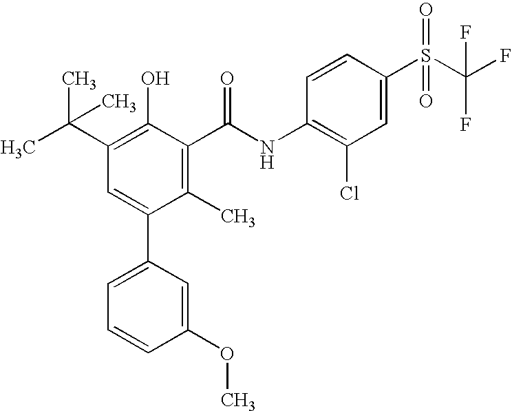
C1(C(C)(C)C)=C(O)C(C(NC2=C(Cl)C=C(S(C(F)(F)F)(=O)=O)C=C2)=O)=C(C)C(C2=CC=CC(OC)=C2)=C1
